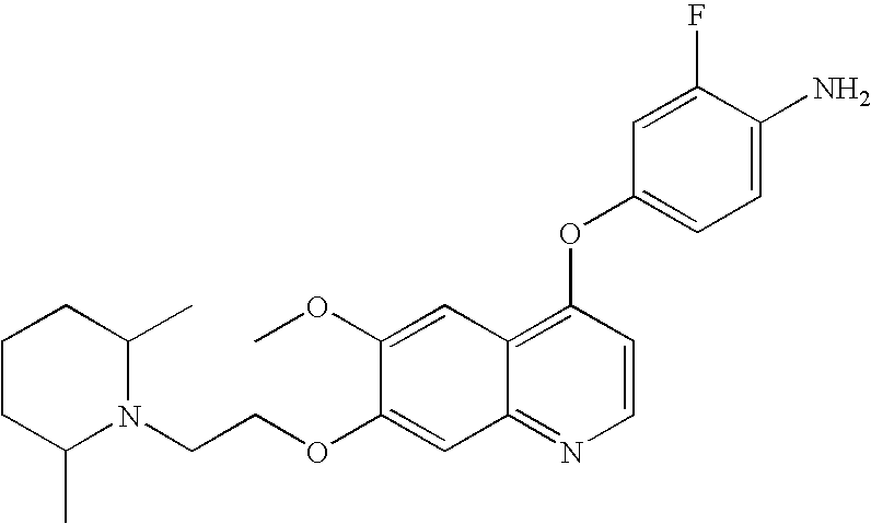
C1(F)=CC(OC2=C3C(=NC=C2)C=C(OCCN2C(C)CCCC2C)C(OC)=C3)=CC=C1N
